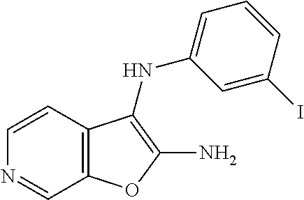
C1=CC2=C(C=N1)OC(N)=C2NC1=CC=CC(I)=C1
